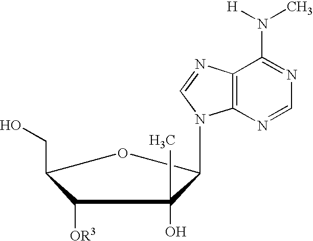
C1(CO)OC(N2C3=C(C(N(C)[H])=NC=N3)N=C2)C(O)(C)C1[OR3]
